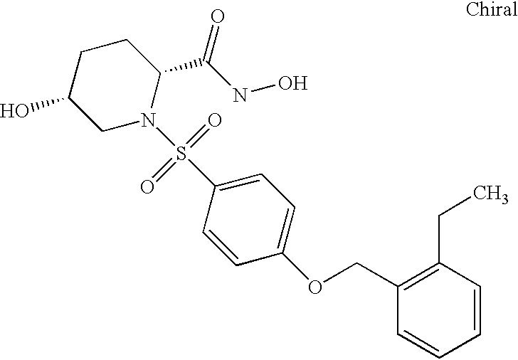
C1C(O)CN(S(C2=CC=C(OCC3=C(CC)C=CC=C3)C=C2)(=O)=O)C(C(NO)=O)C1
